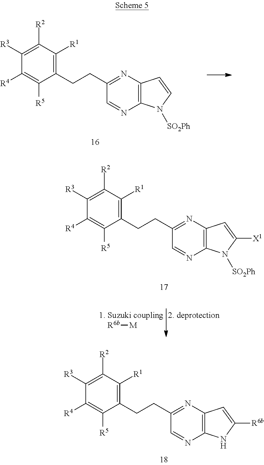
[R6b][M].C1(CCC2=NC3=C(N=C2)N([SO2Ph])C([X1])=C3)=C([R1])C([R2])=C([R3])C([R4])=C1[R5].C1(CCC2=NC3=C(N=C2)NC([R6b])=C3)=C([R1])C([R2])=C([R3])C([R4])=C1[R5].C1(CCC2=NC3=C(N=C2)N([SO2Ph])C=C3)=C([R1])C([R2])=C([R3])C([R4])=C1[R5]
